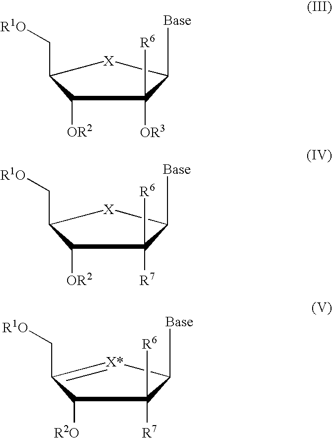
C1([OR2])C(C[R1O])[X]C([Base])C1([R6])[OR3].C1([OR2])C(C[R1O])[X]C([Base])C1([R6])[R7].C1([R2O])C(C[R1O])=[X*]C([Base])C1([R6])[R7]
